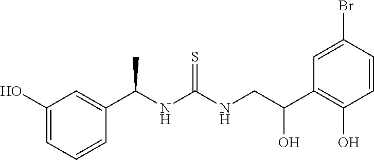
C1(C(NC(NCC(C2=C(O)C=CC(Br)=C2)O)=S)C)=CC(O)=CC=C1
